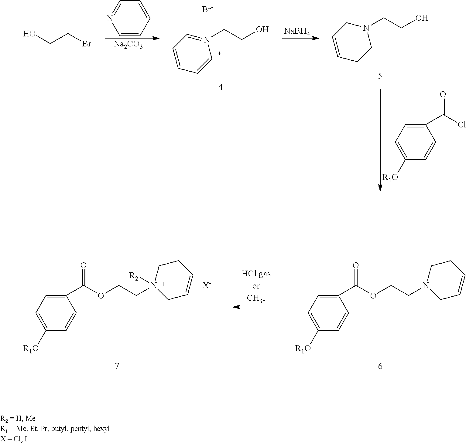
C1=CC=CC=N1.[Na2CO3].[NaBH4].C1=C([R1O])C=CC(C(Cl)=O)=C1.N1(CCO)=CC=CC=C1.[Br-].N1(CCO)CC=CCC1.OCCBr.C1=C([R1O])C=CC(C(OCCN2([R2])CC=CCC2)=O)=C1.[X-].C1=C([R1O])C=CC(C(OCCN2CC=CCC2)=O)=C1
